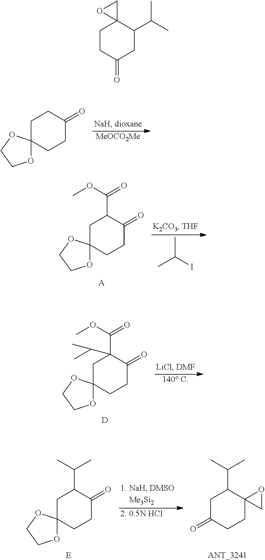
[MeOCO2Me].C1CC(=O)CCC12OCCO2.C1C(C(OC)=O)C(=O)CCC12OCCO2.[A].CC(I)C.C1C(C(C)C)C(=O)CCC12OCCO2.[E].[2. 0.5N HCl].C1C(C(C)C)C2(CCC1=O)CO2.[ANT_3241].[140 C].C1C(C(OC)=O)(C(C)C)C(=O)CCC12OCCO2.[D].C1CC(=O)CC(C(C)C)C12CO2
